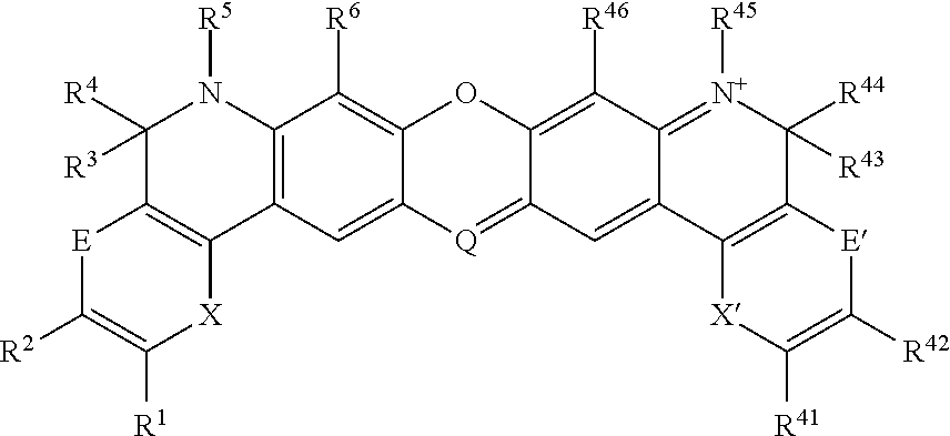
C1([R4])([R3])C2=C(C3=C(N1[R5])C([R6])=C1C(=C3)[Q]=C3C(=C([R46])C4=[N+]([R45])C([R44])([R43])C5=C(C4=C3)[X]C([R41])=C([R42])[E]5)O1)[X]C([R1])=C([R2])[E]2
